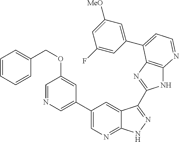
C1(C2=CN=CC(OCC3=CC=CC=C3)=C2)=CN=C2C(=C1)C(C1=NC3=C(N1)N=CC=C3C1=CC([MeO])=CC(F)=C1)=NN2
